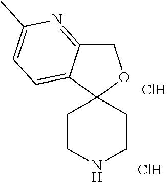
C1CNCCC12OCC1=NC(C)=CC=C21.Cl.Cl
